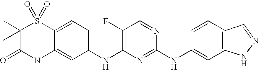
C1(C)(C)C(=O)NC2=CC(NC3=C(F)C=NC(NC4=CC5=C(C=C4)C=NN5)=N3)=CC=C2S1(=O)=O
